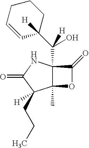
C12(C)C(C(C3([H])CCCC=C3)(O)[H])(NC(=O)C1(CCC)[H])C(=O)O2
